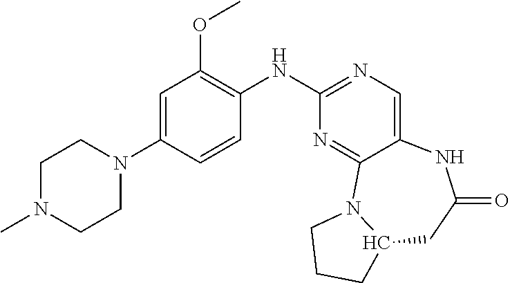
C1N(C)CCN(C2=CC(OC)=C(NC3=NC=C4C(=N3)N3C(CC(=O)N4)CCC3)C=C2)C1
